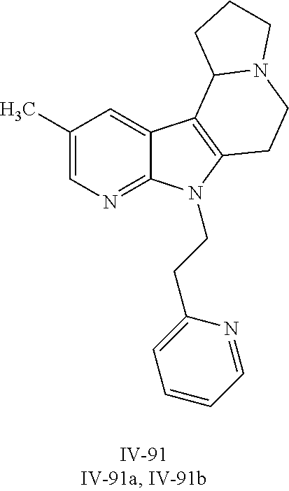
C1(C)=CN=C2C(=C1)C1=C(N2CCC2=CC=CC=N2)CCN2C1CCC2
